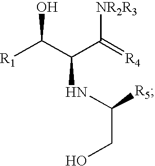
[R1]C(C(C([NR2R3])=[R4])NC(CO)[R5])O
